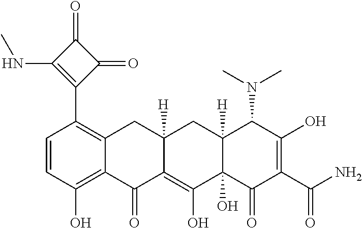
C1=CC(O)=C2C(=C1C1=C(NC)C(=O)C1=O)CC1([H])C(=C(O)C3(O)C([H])(C1)C(N(C)C)C(O)=C(C(=O)N)C3=O)C2=O
